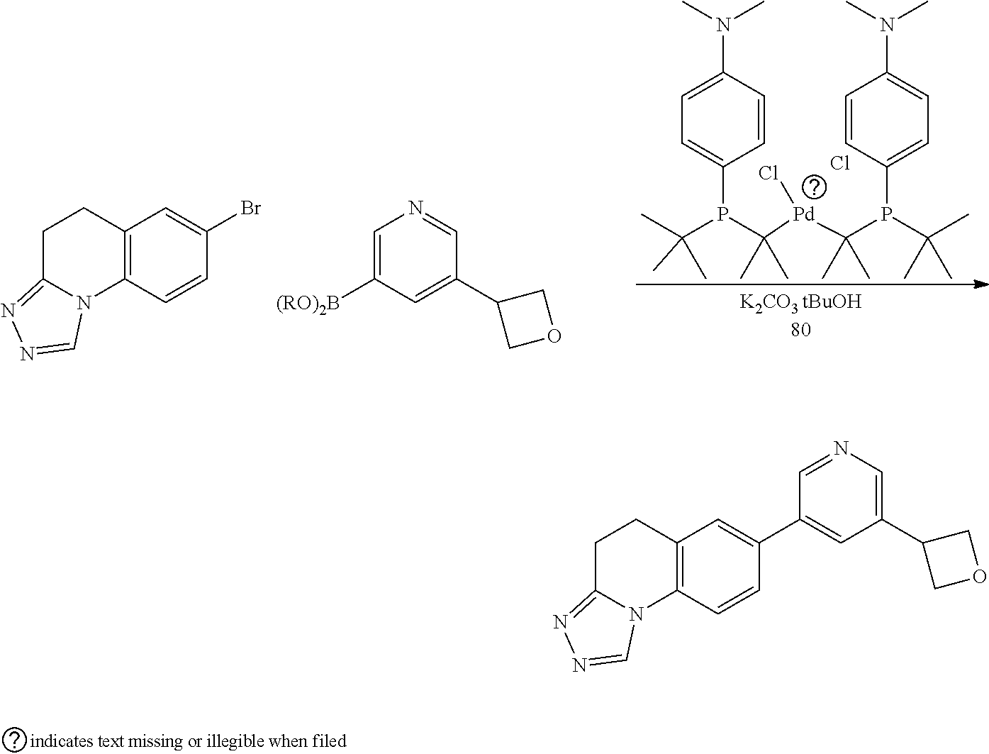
C12=C(C=CC(Br)=C1)N1C(=NN=C1)CC2.C1=C([(RO)2B])C=C(C2COC2)C=N1.C1=CC(N(C)C)=CC=C1P(C(C)(C)C)C([Pd](C(P(C(C)(C)C)C1=CC=C(N(C)C)C=C1)(C)C)Cl)(C)C.Cl.C12=C(C=CC(C3=CC(C4COC4)=CN=C3)=C1)N1C(=NN=C1)CC2
